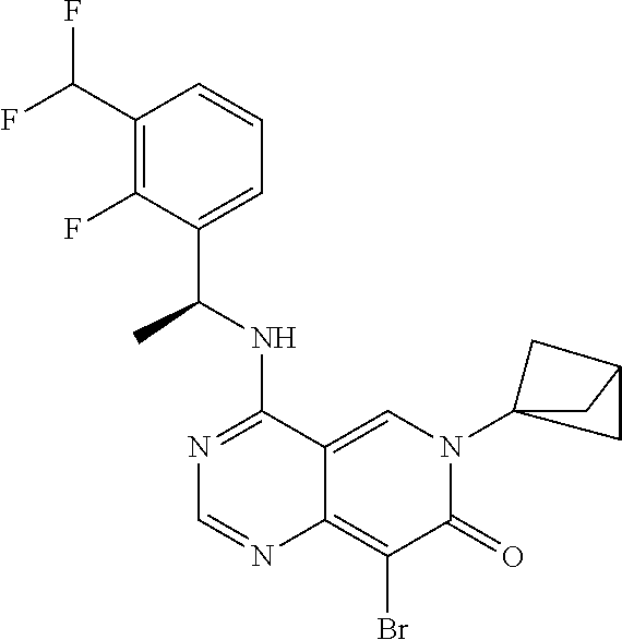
C12=CN(C34CC(C3)C4)C(=O)C(Br)=C1N=CN=C2NC(C1=CC=CC(C(F)F)=C1F)C
